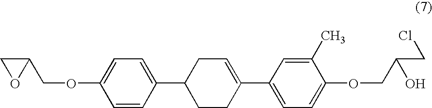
C1=CC(OCC2OC2)=CC=C1C1CCC(C2=CC=C(OCC(O)CCl)C(C)=C2)=CC1
